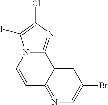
C12=NC(Cl)=C([l])N1C=CC1=NC=C(Br)C=C21
